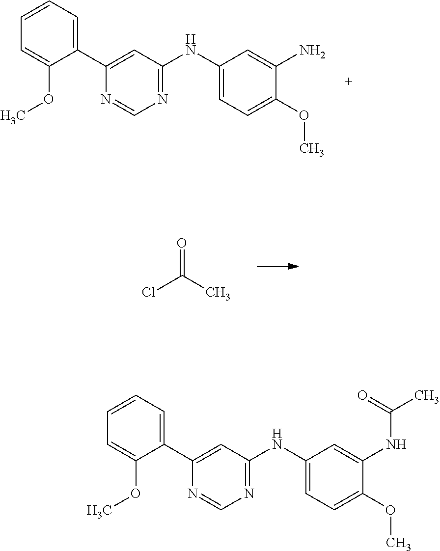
C1(C2=CC(NC3=CC=C(OC)C(N)=C3)=NC=N2)=CC=CC=C1OC.O=C(C)Cl.C1(C2=CC(NC3=CC=C(OC)C(NC(C)=O)=C3)=NC=N2)=CC=CC=C1OC
